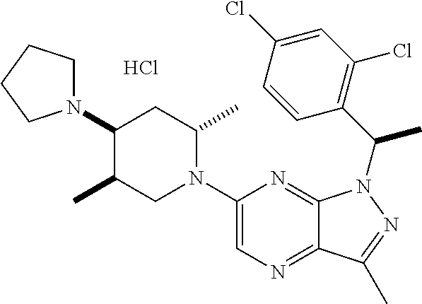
Cl.N1(C2=CN=C3C(=N2)N(C(C)C2=C(Cl)C=C(Cl)C=C2)N=C3C)C(C)CC(N2CCCC2)C(C)C1
